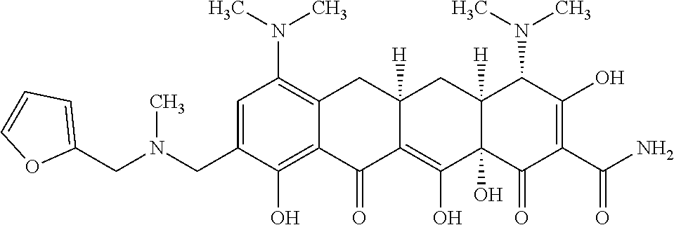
C1=C(CN(CC2=CC=CO2)C)C(O)=C2C(=C1N(C)C)CC1([H])C(=C(O)C3(O)C([H])(C1)C(N(C)C)C(O)=C(C(N)=O)C3=O)C2=O
